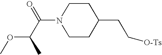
C(C(=O)N1CCC(CC[O-Ts])CC1)(C)OC
